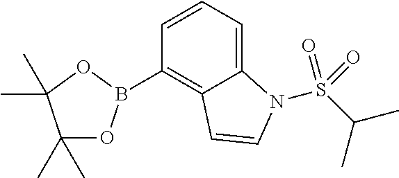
C1(C)(C)OB(C2=C3C(=CC=C2)N(S(C(C)C)(=O)=O)C=C3)OC1(C)C
